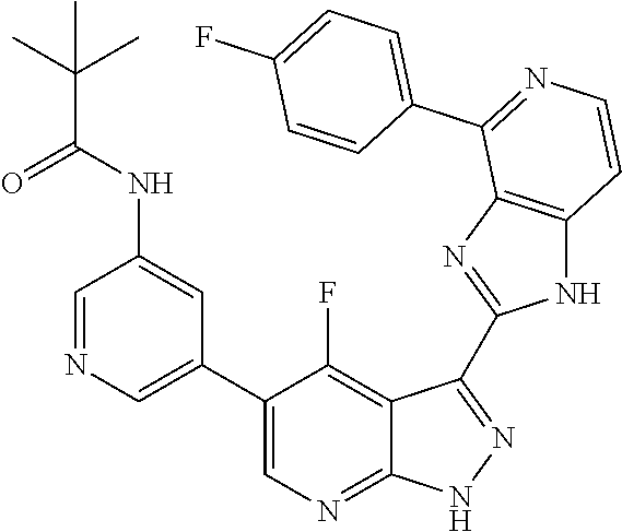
C1=NC=C(C2=CN=C3C(=C2F)C(C2=NC4=C(N2)C=CN=C4C2=CC=C(F)C=C2)=NN3)C=C1NC(C(C)(C)C)=O
